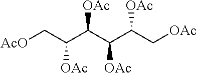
[AcO]CC(C(C(C(C[OAc])[OAc])[OAc])[OAc])[OAc]
